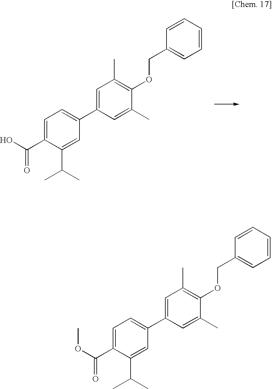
C1=C(C(=O)O)C(C(C)C)=CC(C2=CC(C)=C(OCC3=CC=CC=C3)C(C)=C2)=C1.C1=C(C(=O)OC)C(C(C)C)=CC(C2=CC(C)=C(OCC3=CC=CC=C3)C(C)=C2)=C1
